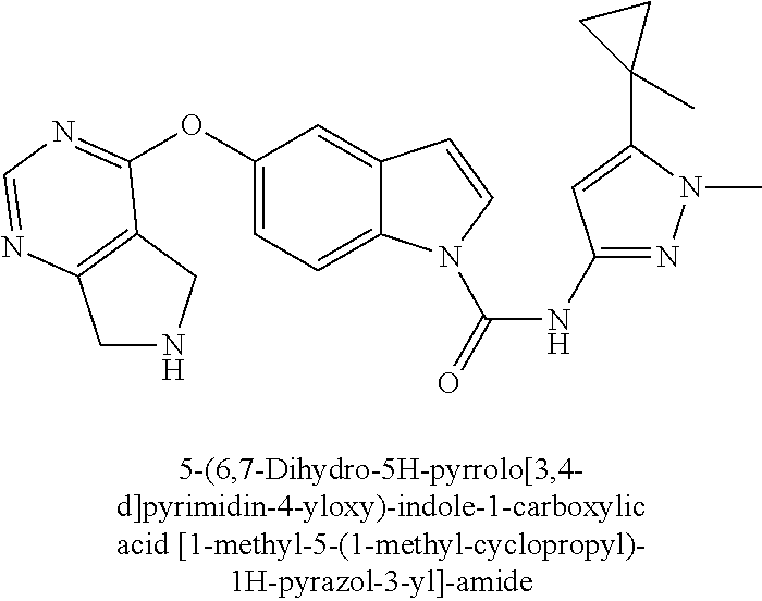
C1(OC2=NC=NC3=C2CNC3)=CC=C2C(=C1)C=CN2C(=O)NC1=NN(C)C(C2(C)CC2)=C1
